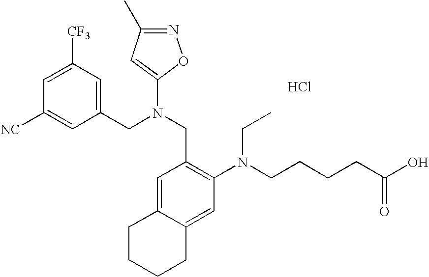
C1=C([CF3])C=C(CN(CC2=C(N(CCCCC(O)=O)CC)C=C3C(=C2)CCCC3)C2=CC(C)=NO2)C=C1[NC].Cl
